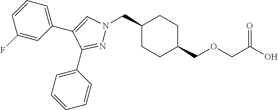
C1(CN2N=C(C3=CC=CC=C3)C(C3=CC=CC(F)=C3)=C2)CCC(COCC(O)=O)CC1
